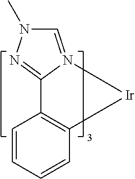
C1=CC=CC2=C1[Ir]N1=CN(C)N=C21
